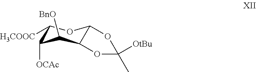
C1([H3COOC])C([OCAc])C([BnO])C2C(O1)OC([OtBu])(C)O2
